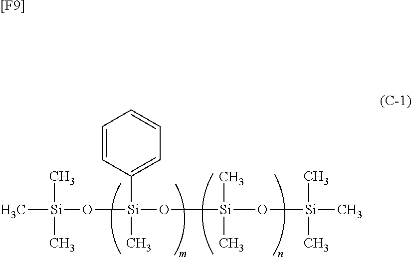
C[Si](C)(C)O[Si](O[Si](O[Si](C)(C)C)(C)C)(C)C1=CC=CC=C1.[[F9]]
